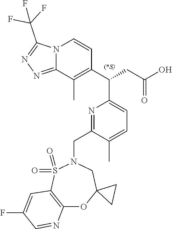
N12C(=NN=C1C(F)(F)F)C(C)=C(C(CC(O)=O)C1=CC=C(C)C(CN3S(=O)(=O)C4=C(OC5(C3)CC5)N=CC(F)=C4)=N1)C=C2
